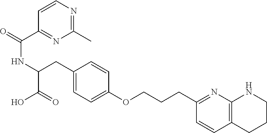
C(NC(C(=O)O)CC1=CC=C(OCCCC2=NC3=C(C=C2)CCCN3)C=C1)(=O)C1=NC(C)=NC=C1
